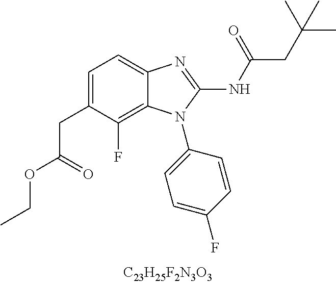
C1=C(CC(OCC)=O)C(F)=C2C(=C1)N=C(NC(CC(C)(C)C)=O)N2C1=CC=C(F)C=C1
